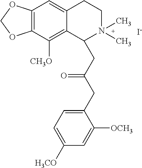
[I-].C12=C(C([CH3O])=C3C(=C1)CCN(C)(C)C3CC(CC1=CC=C([H3CO])C=C1[OCH3])=O)OCO2
